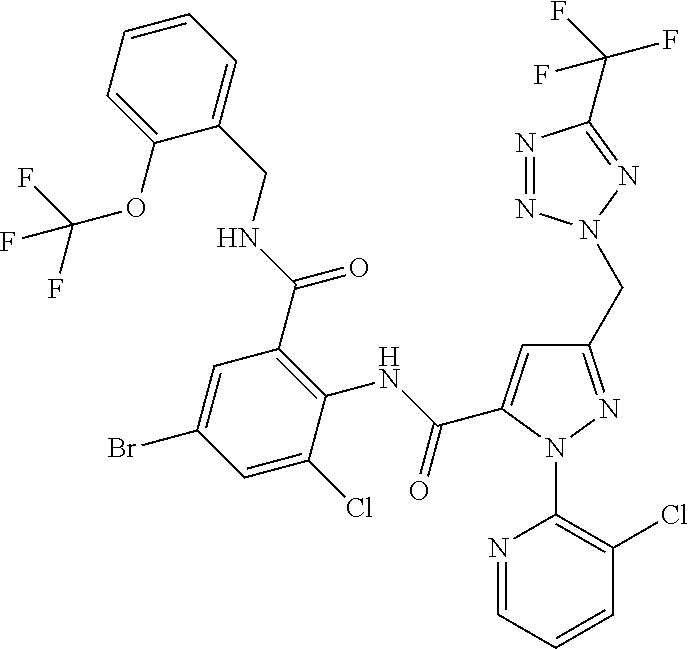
C1(OC(F)(F)F)=CC=CC=C1CNC(C1=C(NC(=O)C2=CC(CN3N=NC(C(F)(F)F)=N3)=NN2C2=C(Cl)C=CC=N2)C(Cl)=CC(Br)=C1)=O
